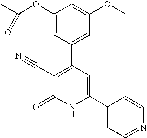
C1(OC(C)=O)=CC(C2=C(C#N)C(=O)NC(C3=CC=NC=C3)=C2)=CC(OC)=C1
